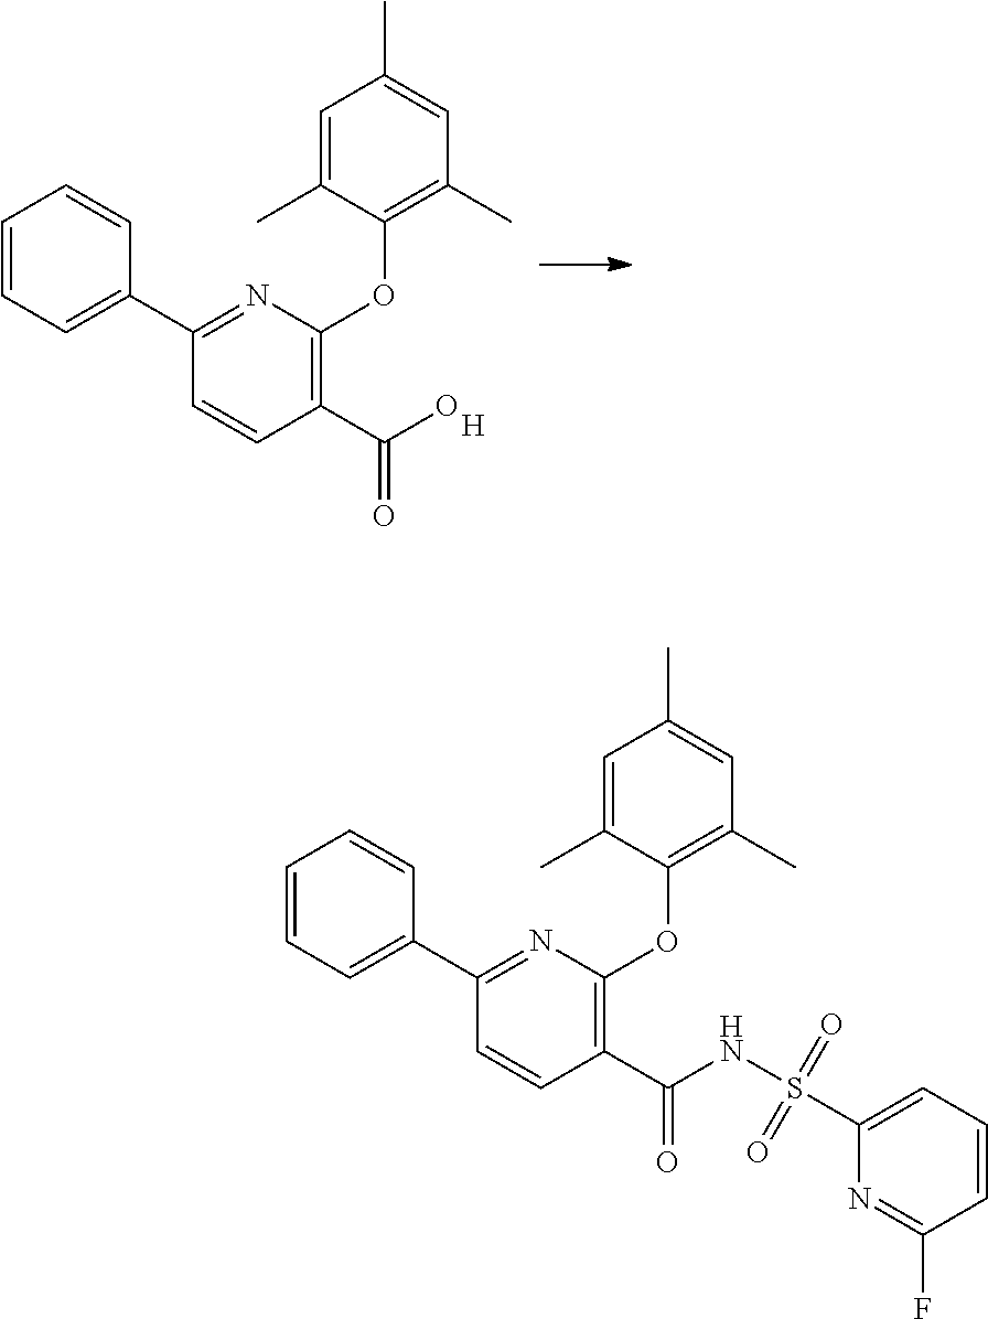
C1=C(C2=NC(OC3=C(C)C=C(C)C=C3C)=C(C(O)=O)C=C2)C=CC=C1.[H].C1=C(C2=NC(OC3=C(C)C=C(C)C=C3C)=C(C(NS(C3=CC=CC(F)=N3)(=O)=O)=O)C=C2)C=CC=C1
